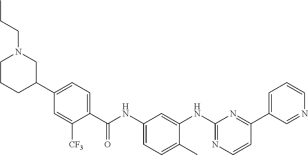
C1CCC(C2=CC=C(C(NC3=CC=C(C)C(NC4=NC=CC(C5=CC=CN=C5)=N4)=C3)=O)C([CF3])=C2)CN1CCC
